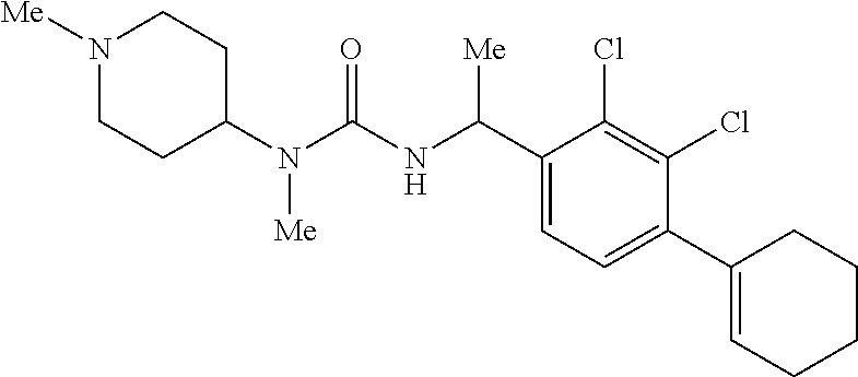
C1(N(C(NC(C2=CC=C(C3=CCCCC3)C(Cl)=C2Cl)[Me])=O)[Me])CCN([Me])CC1
